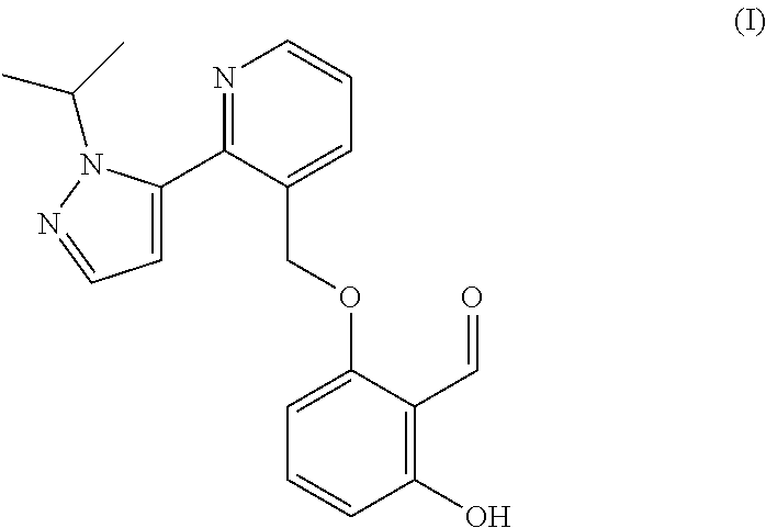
N1=C(C2=CC=NN2C(C)C)C(COC2=CC=CC(O)=C2C=O)=CC=C1
